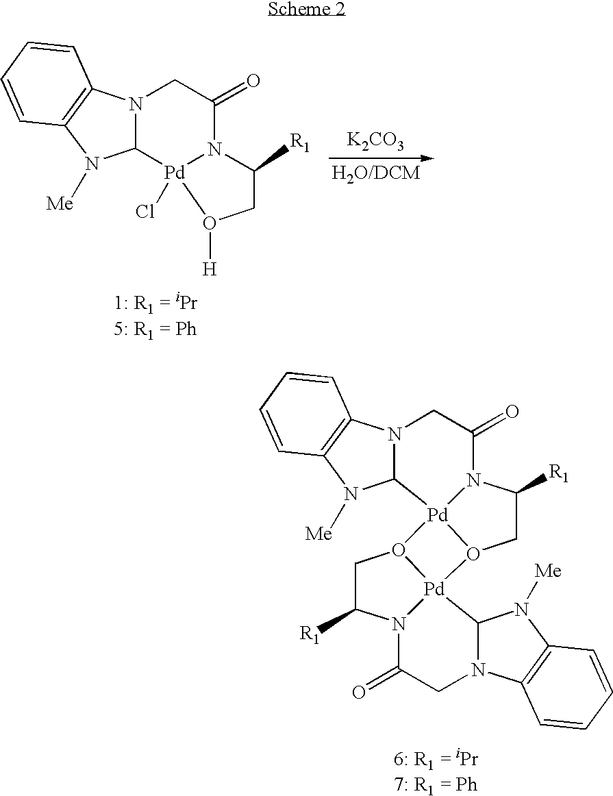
C12N(C3=C(N1[Me])C=CC=C3)CC(=O)N1[Pd]2(Cl)O([H])CC1[R1].[K2CO3].C12N(C3=C(N1[Me])C=CC=C3)CC(=O)N1C([R1])CO3[Pd]21O1CC([R1])N2[Pd]31C1N(CC2=O)C2=C(N1[Me])C=CC=C2
